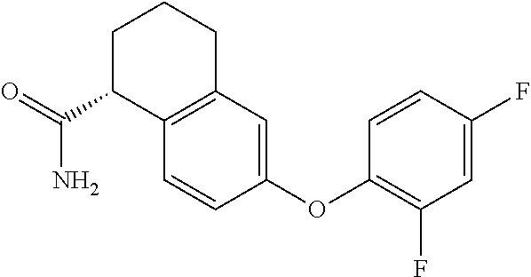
C1C(C(=O)N)C2=C(CC1)C=C(OC1=C(F)C=C(F)C=C1)C=C2
